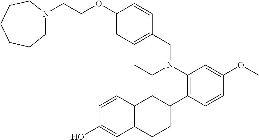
C1(OCCN2CCCCCC2)=CC=C(CN(CC)C2=C(C3CC4=C(CC3)C=C(O)C=C4)C=CC(OC)=C2)C=C1
